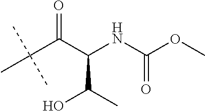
C(C(C(NC(OC)=O)C(C)O)=O)(C)(C)C
